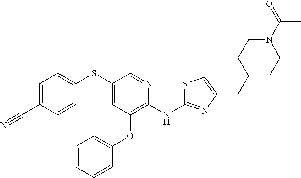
S(C1=CC(OC2=CC=CC=C2)=C(NC2=NC(CC3CCN(C(=O)C)CC3)=CS2)N=C1)C1=CC=C(C#N)C=C1
